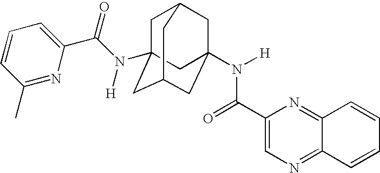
C1C2(N(C(C3=CC=CC(C)=N3)=O)[H])CC3CC(N([H])C(C4=CN=C5C(=N4)C=CC=C5)=O)(CC1C3)C2
